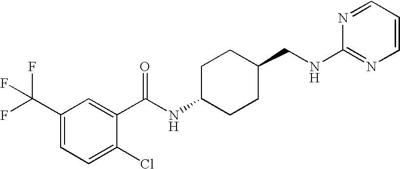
C1(C(F)(F)F)=CC=C(Cl)C(C(NC2CCC(CNC3=NC=CC=N3)CC2)=O)=C1
